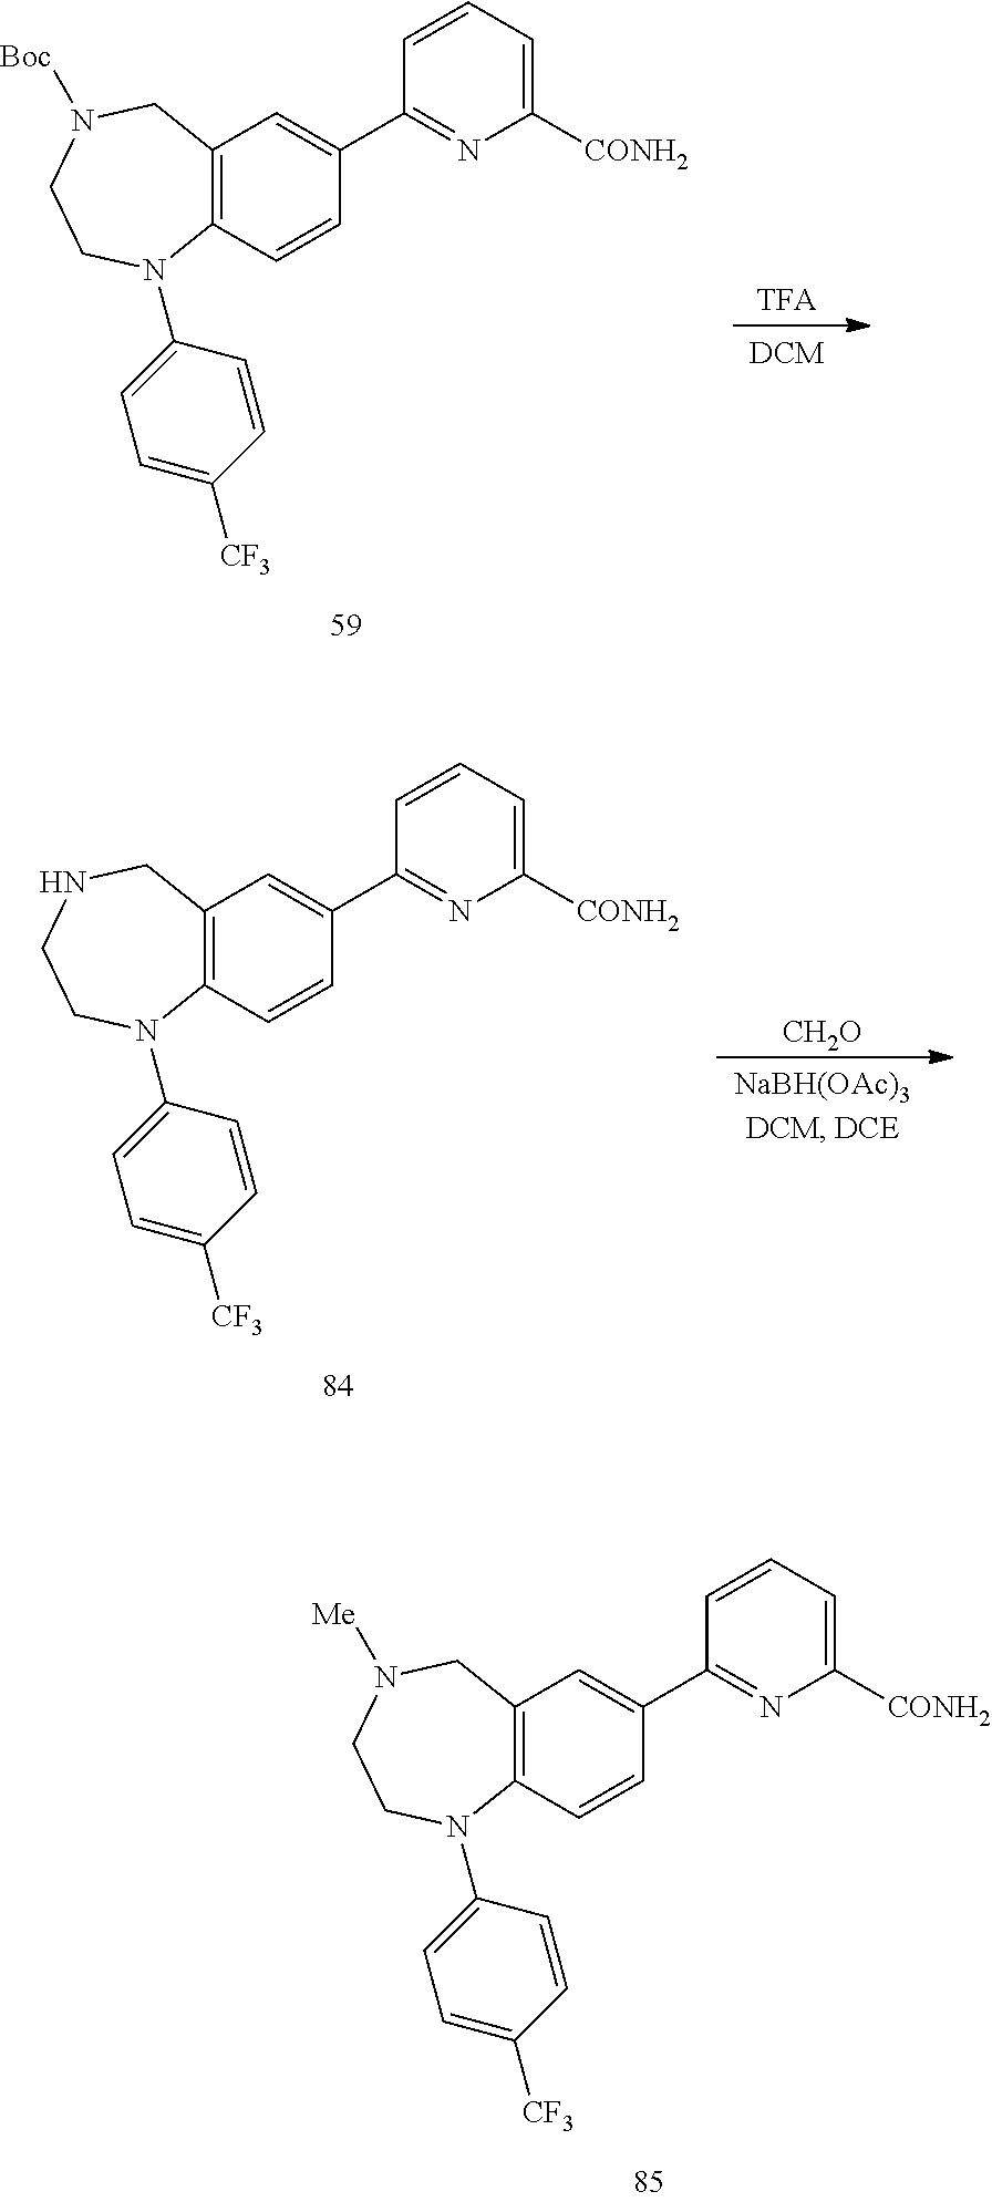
C12=C(C=CC(C3=NC([CONH2])=CC=C3)=C1)N(C1=CC=C([CF3])C=C1)CCN([Me])C2.C12=C(C=CC(C3=NC([CONH2])=CC=C3)=C1)N(C1=CC=C([CF3])C=C1)CCN([Boc])C2.C12=C(C=CC(C3=NC([CONH2])=CC=C3)=C1)N(C1=CC=C([CF3])C=C1)CCNC2.[CH2O]
